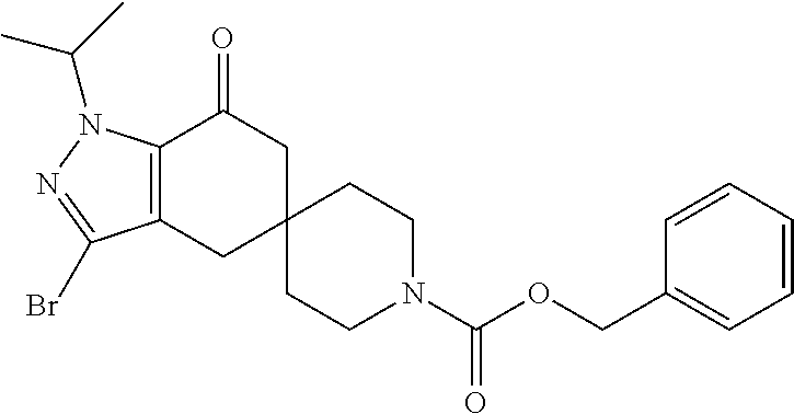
C12=C(CC3(CC1=O)CCN(C(OCC1=CC=CC=C1)=O)CC3)C(Br)=NN2C(C)C
